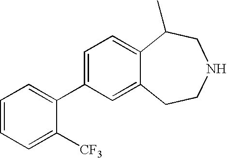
C1=CC=C([CF3])C(C2=CC=C3C(=C2)CCNCC3C)=C1
